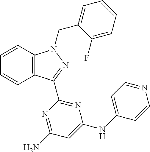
C12=C(C=CC=C1)N(CC1=CC=CC=C1F)N=C2C1=NC(NC2=CC=NC=C2)=CC(N)=N1
